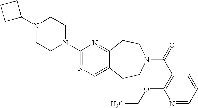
C1(N2CCN(C3=NC=C4C(=N3)CCN(C(=O)C3=C(OCC)N=CC=C3)CC4)CC2)CCC1
